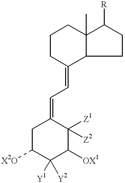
C1C([X2O])C([Y1])([Y2])C([OX1])C([Z2])([Z1])C1=CC=C1C2C(C)(CCC1)C([R])CC2
